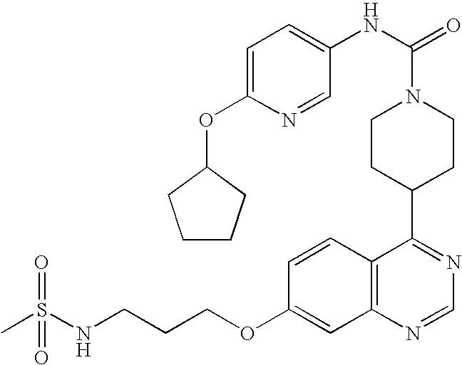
C1=C(OC2CCCC2)N=CC(NC(=O)N2CCC(C3=NC=NC4=C3C=CC(OCCCNS(C)(=O)=O)=C4)CC2)=C1
